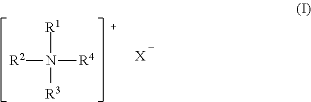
[R1]N([R3])([R2])[R4].[X]
